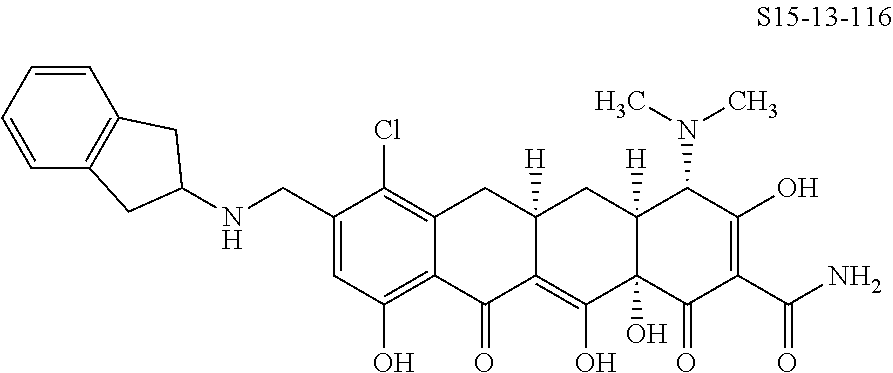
C12=C(Cl)C(CNC3CC4=C(C3)C=CC=C4)=CC(O)=C1C(=O)C1=C(O)C3(O)C([H])(CC1([H])C2)C(N(C)C)C(O)=C(C(N)=O)C3=O
